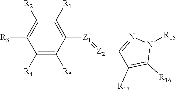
C1([R4])=C([R5])C([Z1]=[Z2]C2=NN([R15])C([R16])=C2[R17])=C([R1])C([R2])=C1[R3]
